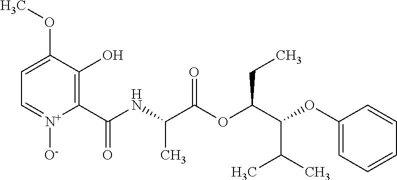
C1=C(OC)C(O)=C(C(NC(C(OC(C(OC2=CC=CC=C2)C(C)C)CC)=O)C)=O)[N+]([O-])=C1
